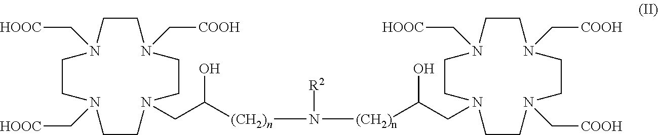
C1CN(C[COOH])CCN(CC([(CH2)n]N([(CH2)n]C(O)CN2CCN(C[HOOC])CCN(C[COOH])CCN(C[COOH])CC2)[R2])O)CCN(C[HOOC])CCN1C[HOOC]
